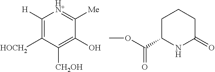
C1([H])=C([HOCH2])C([CH2OH])=C(O)C([Me])=[HN+]1.C(OC)(=O)C1NC(=O)CCC1
